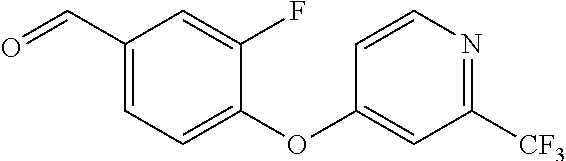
C1(C=O)=CC=C(OC2=CC([CF3])=NC=C2)C(F)=C1
